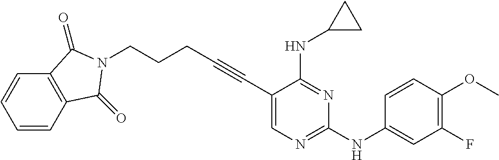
C1=CC2=C(C=C1)C(=O)N(CCCC#CC1=CN=C(NC3=CC(F)=C(OC)C=C3)N=C1NC1CC1)C2=O
